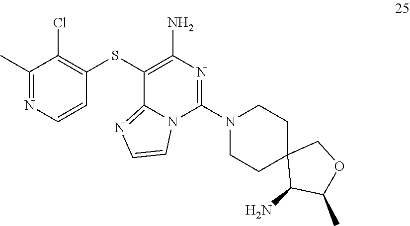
C1(SC2=C(Cl)C(C)=NC=C2)=C(N)N=C(N2CCC3(CC2)C(N)C(C)OC3)N2C1=NC=C2
